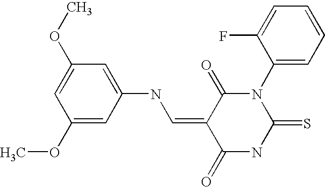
O=C1C(=CNC2=CC(OC)=CC(OC)=C2)C(=O)NC(=S)N1C1=CC=CC=C1F
